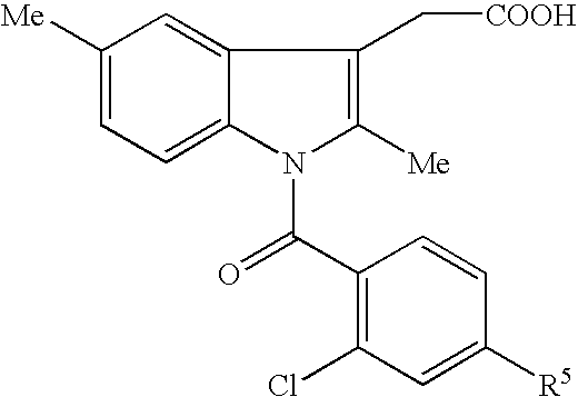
C1([Me])=CC=C2C(=C1)C(C[COOH])=C([Me])N2C(C1=C(Cl)C=C([R5])C=C1)=O
